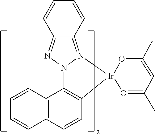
C1=CC2=N3N(N=C2C=C1)C1=C(C=CC2=C1C=CC=C2)[Ir]31O=C(C)C=C(C)O1
